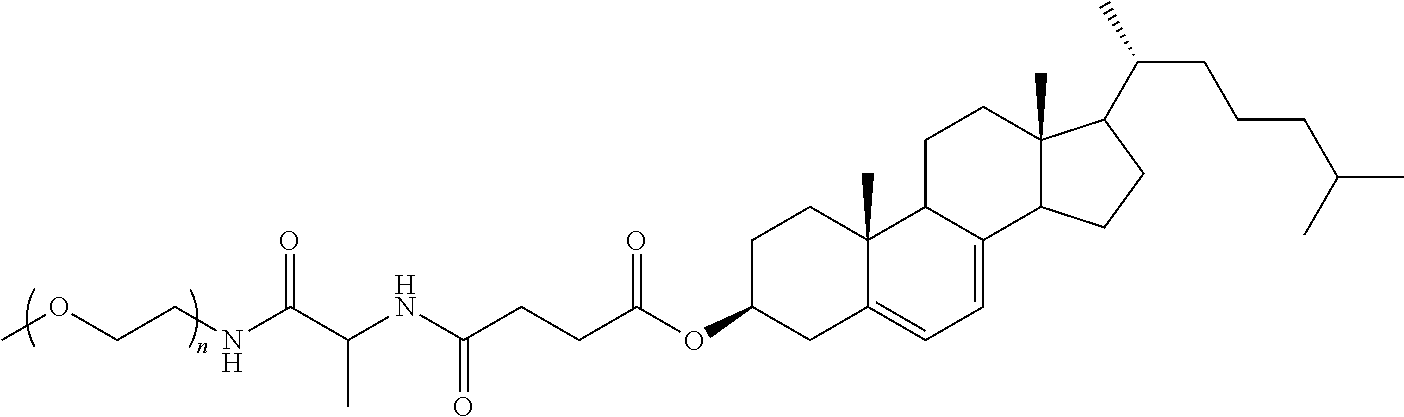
N(C(C(NC(CCC(OC1CC2=CC=C3C(C2(C)CC1)CCC1(C)C3CCC1C(C)CCCC(C)C)=O)=O)C)=O)CCOC
